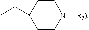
CCC1CCN([R5)])CC1
